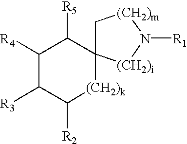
C1([R4])C([R3])C([R2])[(CH2)k]C2(C1[R5])C[(CH2)m]N([R1])[(CH2)i]2
